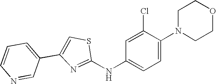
C1N(C2=CC=C(NC3=NC(C4=CC=CN=C4)=CS3)C=C2Cl)CCOC1
